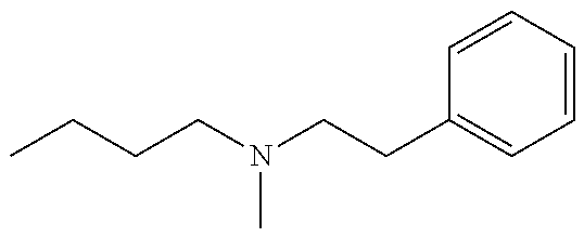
CCCCN(CCC1=CC=CC=C1)C
